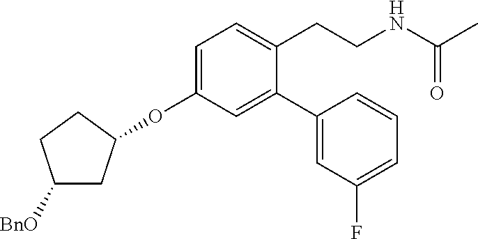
C1=C(OC2CC([BnO])CC2)C=C(C2=CC(F)=CC=C2)C(CCNC(C)=O)=C1
